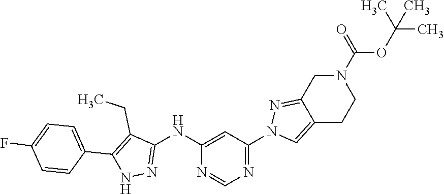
N1(C(=O)OC(C)(C)C)CC2=NN(C3=NC=NC(NC4=NNC(C5=CC=C(F)C=C5)=C4CC)=C3)C=C2CC1
